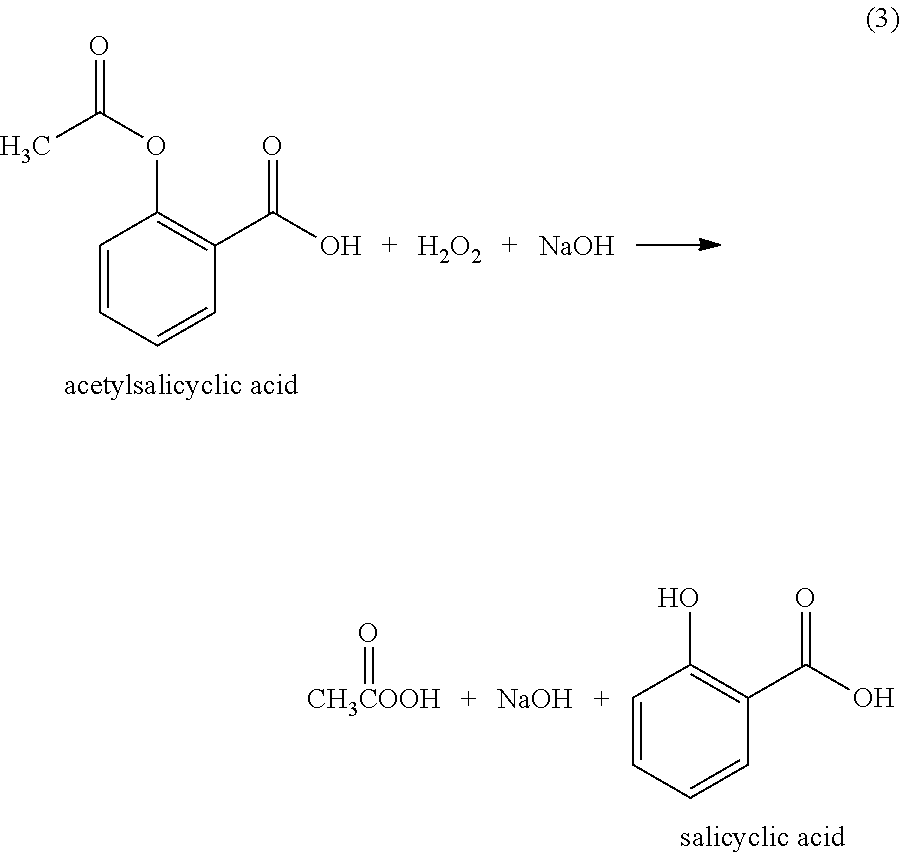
C1=CC=CC(C(O)=O)=C1OC(=O)C.[H2O2].[NaOH].O=[CH3COOH].[NaOH].C1=CC=CC(C(O)=O)=C1O
